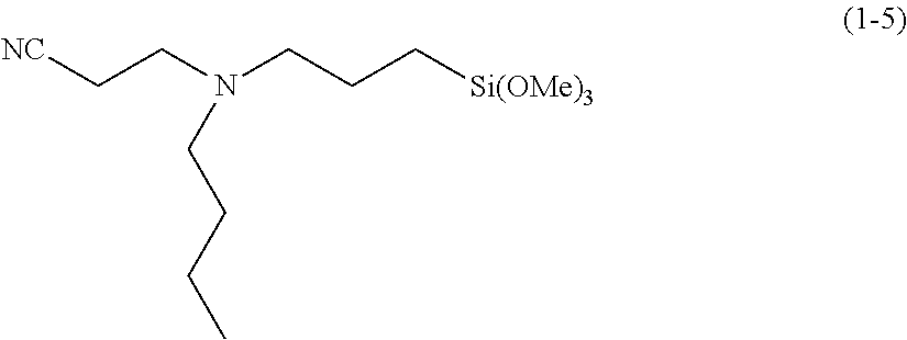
[NC]CCN(CCC[Si(OMe)3])CCCC
